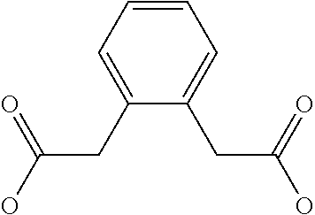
C1=CC=C(CC(O)=O)C(CC(O)=O)=C1
